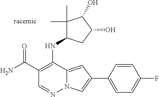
N12C(=CC(C3=CC=C(F)C=C3)=C1)C(NC1C(C)(C)C(O)C(O)C1)=C(C(N)=O)C=N2
